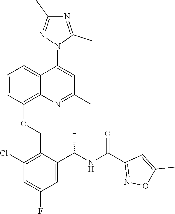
C1=CC(OCC2=C(Cl)C=C(F)C=C2C(NC(C2=NOC(C)=C2)=O)C)=C2C(=C1)C(N1C(C)=NC(C)=N1)=CC(C)=N2
